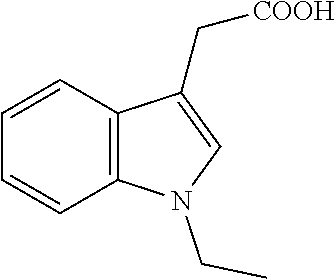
[COOH]CC1=CN(CC)C2=C1C=CC=C2
